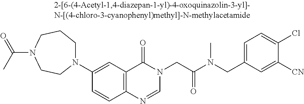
N1(C2=CC3=C(C=C2)N=CN(CC(N(CC2=CC=C(Cl)C([CN])=C2)C)=O)C3=O)CCCN(C(C)=O)CC1
